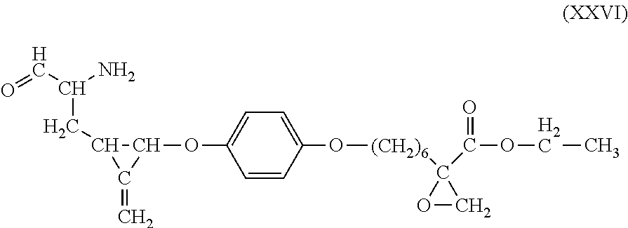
C1=C(OC2C(CC(C=O)N)C2=C)C=CC(O[(CH2)6]C2(C(=O)OCC)OC2)=C1
